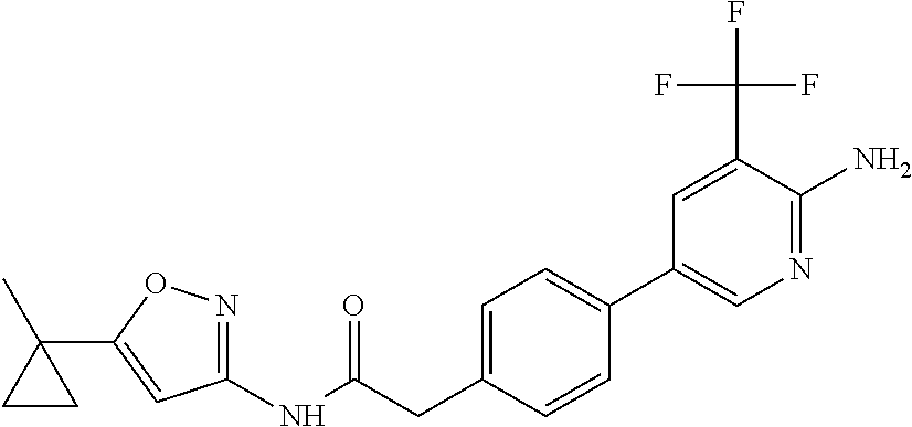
C1(NC(=O)CC2=CC=C(C3=CN=C(N)C(C(F)(F)F)=C3)C=C2)=NOC(C2(C)CC2)=C1
